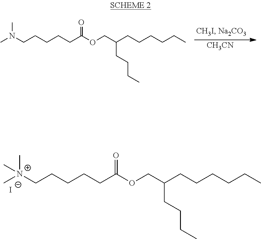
C[N+](CCCCCC(OCC(CCCCCC)CCCC)=O)(C)C.[I-].[CH3CN].CN(CCCCCC(OCC(CCCCCC)CCCC)=O)C
